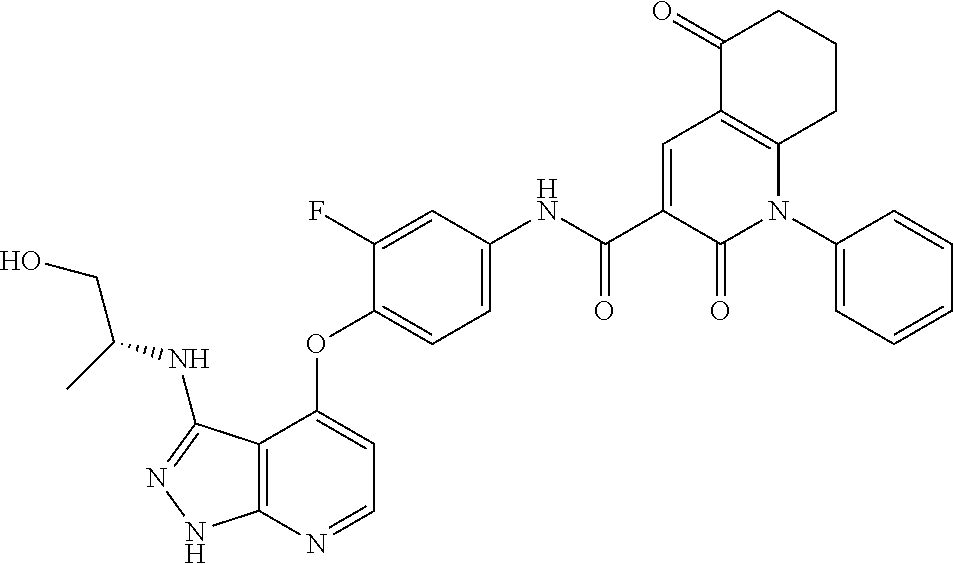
C12=C(N=CC=C1OC1=CC=C(NC(C3=CC4=C(N(C5=CC=CC=C5)C3=O)CCCC4=O)=O)C=C1F)NN=C2NC(CO)C
